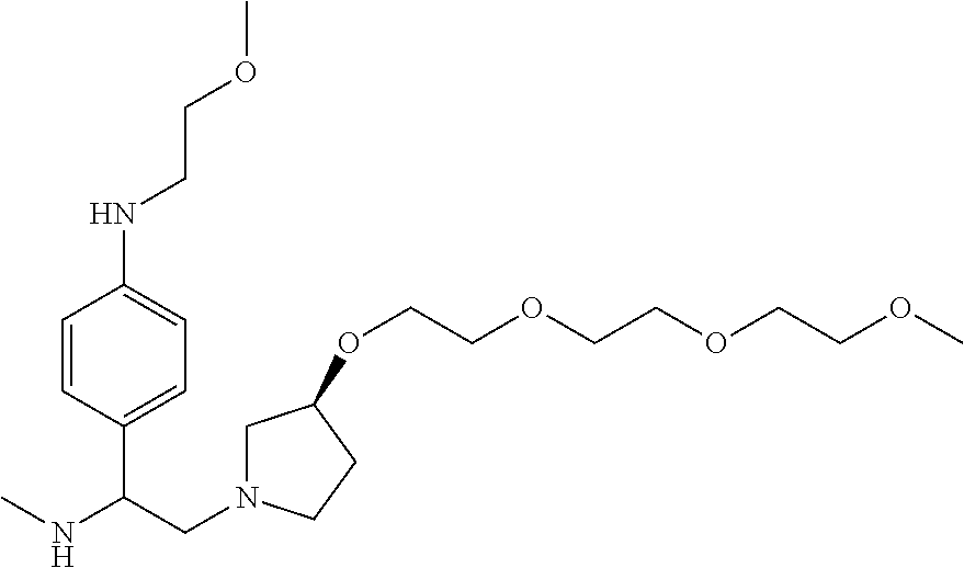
C1=CC(C(CN2CC(OCCOCCOCCOC)CC2)NC)=CC=C1NCCOC
